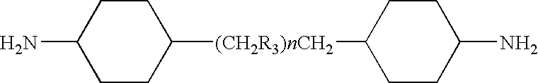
NC1CCC([(CH2R3)nCH2]C2CCC(N)CC2)CC1
